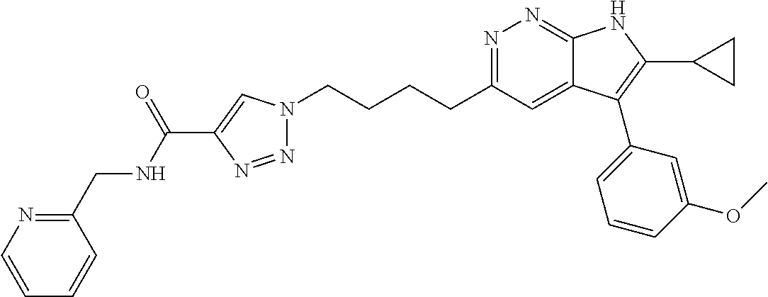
N1=C(CCCCN2N=NC(C(NCC3=NC=CC=C3)=O)=C2)C=C2C(=N1)NC(C1CC1)=C2C1=CC=CC(OC)=C1
